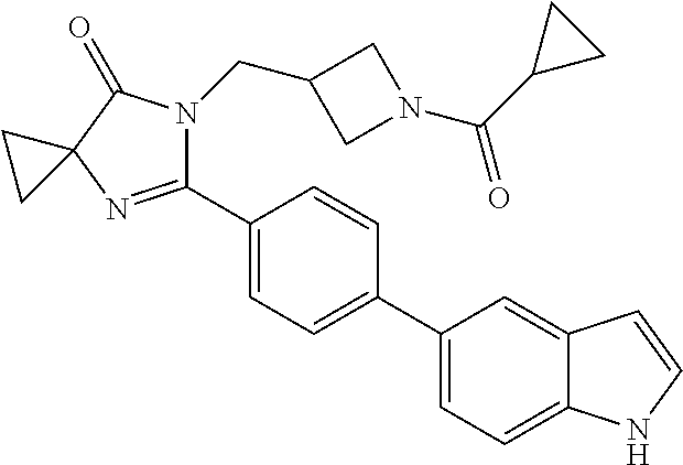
C12(N=C(C3=CC=C(C4=CC=C5C(=C4)C=CN5)C=C3)N(CC3CN(C(C4CC4)=O)C3)C1=O)CC2
